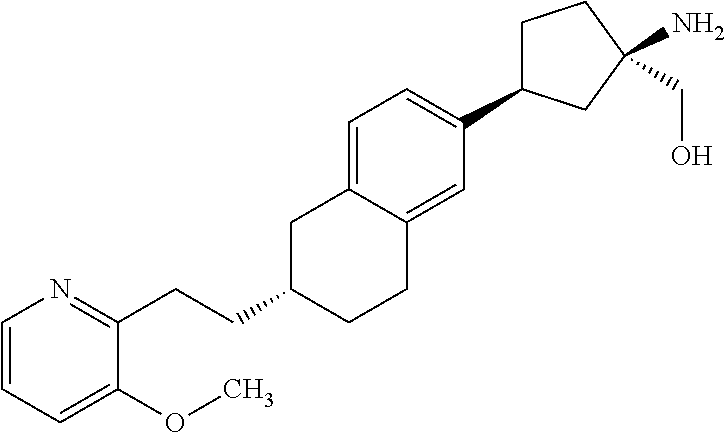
C1C(C2=CC=C3C(=C2)CCC(CCC2=NC=CC=C2OC)C3)CC(N)(CO)C1
